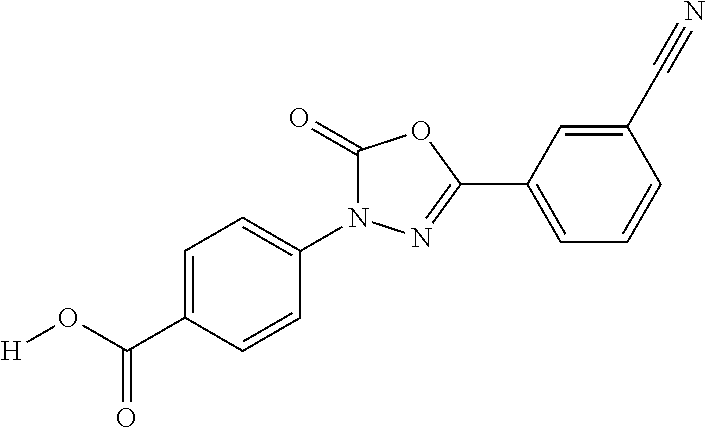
C1(C(O[H])=O)=CC=C(N2C(=O)OC(C3=CC=CC(C#N)=C3)=N2)C=C1
